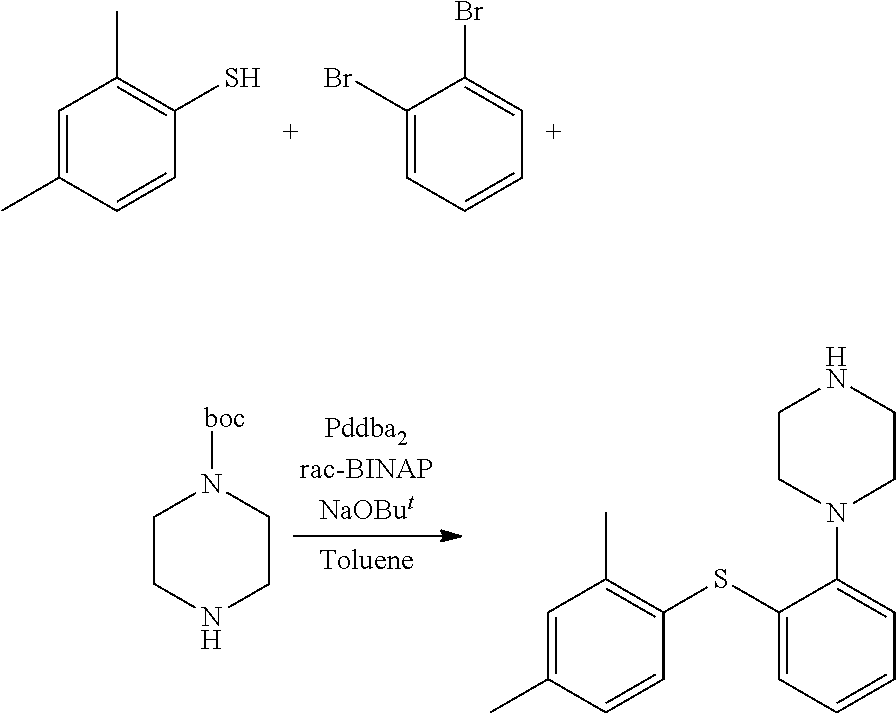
C1=C(C)C=CC(S)=C1C.C1(Br)=CC=CC=C1Br.C1(SC2=C(C)C=C(C)C=C2)=CC=CC=C1N1CCNCC1.C1CNCCN1[boc]
